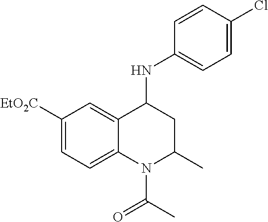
C1([EtO2C])=CC=C2C(=C1)C(NC1=CC=C(Cl)C=C1)CC(C)N2C(C)=O
